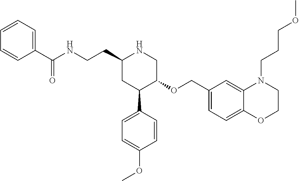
C1(CCNC(C2=CC=CC=C2)=O)CC(C2=CC=C(OC)C=C2)C(OCC2=CC=C3C(=C2)N(CCCOC)CCO3)CN1
